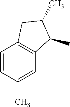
C1=CC(C)=CC2=C1CC(C)C2C
